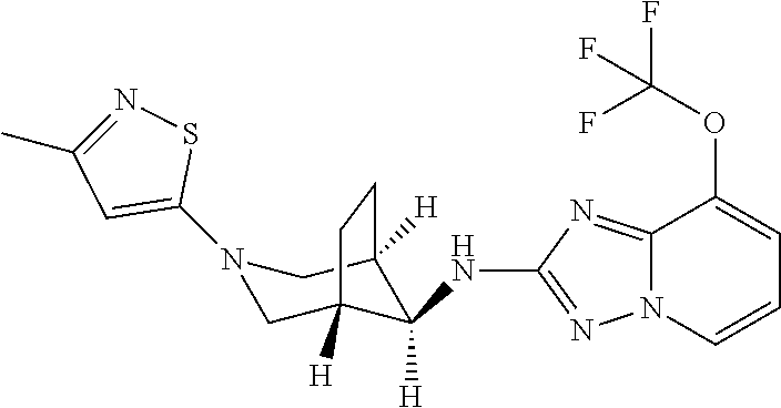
N1(C2=CC(C)=NS2)CC2([H])C([H])(NC3=NN4C(=N3)C(OC(F)(F)F)=CC=C4)C([H])(C1)CC2
